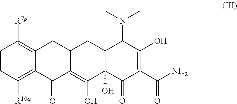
C1=CC([R10a])=C2C(=C1[R7p])CC1C(=C(O)C3(O)C(C1)C(N(C)C)C(O)=C(C(N)=O)C3=O)C2=O
